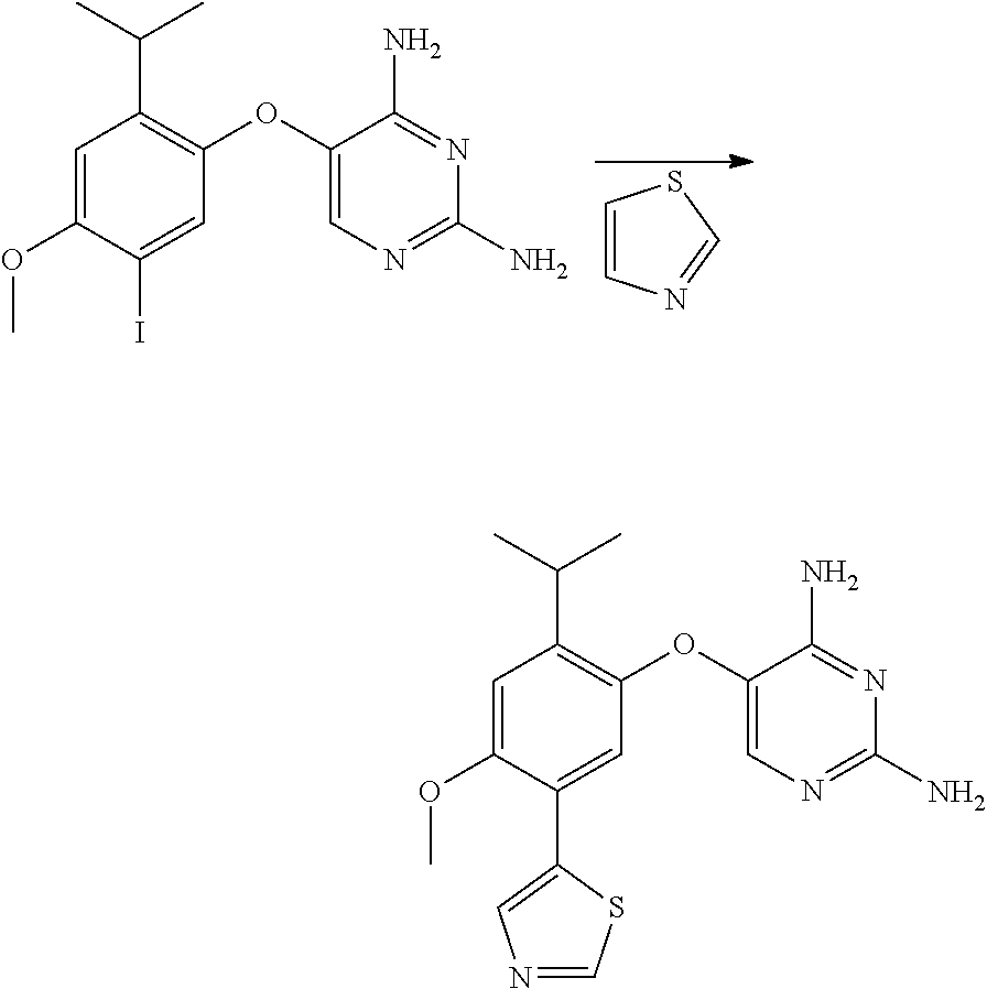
C1=C(OC)C(C2=CN=CS2)=CC(OC2=CN=C(N)N=C2N)=C1C(C)C.C1=C(OC)C(I)=CC(OC2=CN=C(N)N=C2N)=C1C(C)C.C1=CN=CS1
